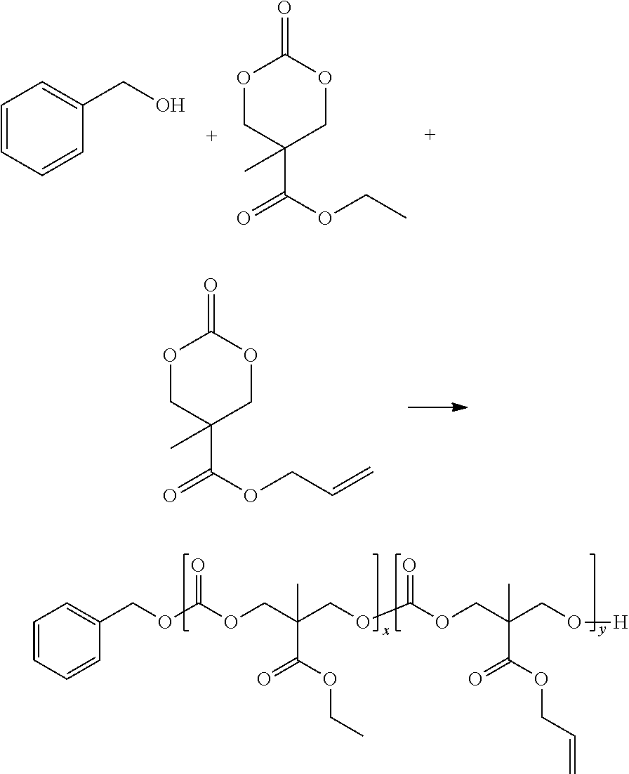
C1=CC=CC(CO)=C1.O1CC(C(=O)OCC)(C)COC1=O.O1CC(C(=O)OCC=C)(C)COC1=O.C1=CC=CC(COC(OCC(COC(OCC(CO[H])(C(OCC=C)=O)C)=O)(C(OCC)=O)C)=O)=C1
